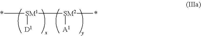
*[SM1]([D1])[SM2](C*)[A1]
